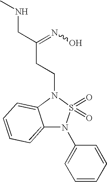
C12=CC=CC=C1N(CCC(CNC)=NO)S(=O)(=O)N2C1=CC=CC=C1
